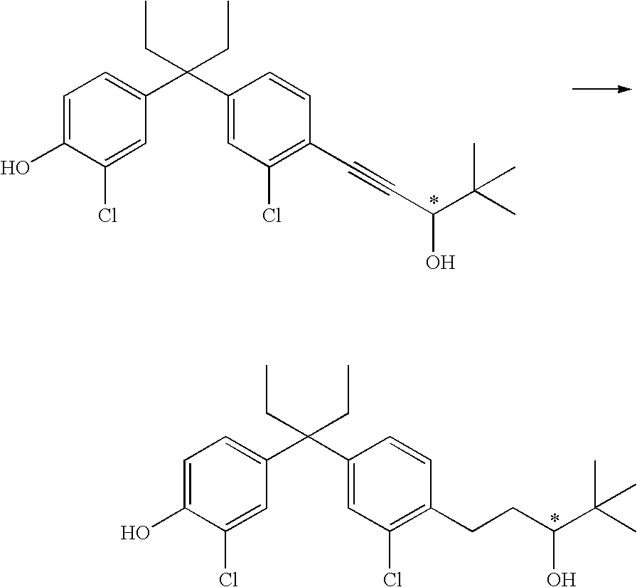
C1=C(O)C(Cl)=CC(C(C2=CC(Cl)=C(C#CC(O)C(C)(C)C)C=C2)(CC)CC)=C1.C1=C(O)C(Cl)=CC(C(C2=CC(Cl)=C(CCC(O)C(C)(C)C)C=C2)(CC)CC)=C1
